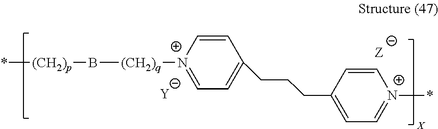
[Y].*[(CH2)p]B[(CH2)q][N+]1=CC=C(CCCC2=CC=[N+](*)C=C2)C=C1
